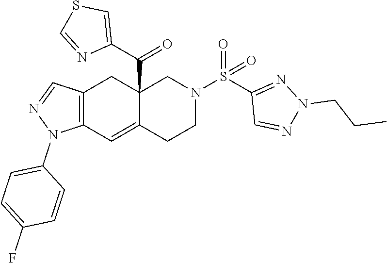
C12=C(C=C3C(C(C4=CSC=N4)=O)(C1)CN(S(C1=NN(CCC)N=C1)(=O)=O)CC3)N(C1=CC=C(F)C=C1)N=C2
